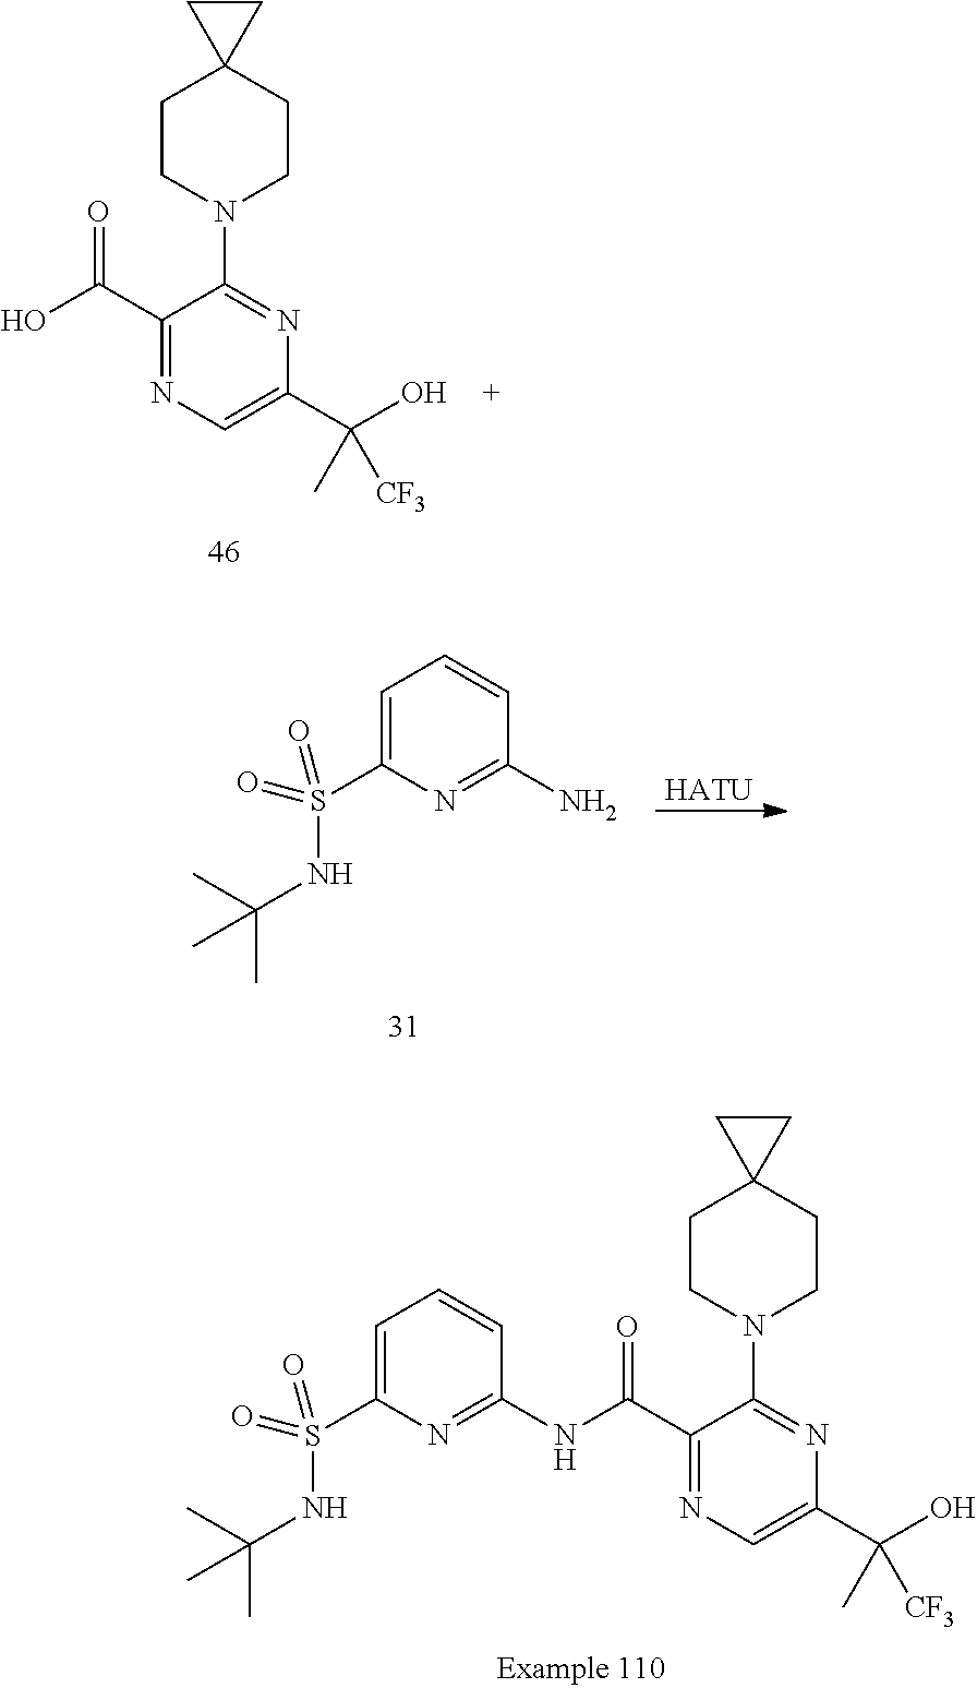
C1CN(C2=NC(C(O)(C)[CF3])=CN=C2C(O)=O)CCC12CC2.C1(S(=O)(NC(C)(C)C)=O)=CC=CC(N)=N1.[HATU].C1CN(C2=NC(C(O)(C)[CF3])=CN=C2C(NC2=NC(S(=O)(NC(C)(C)C)=O)=CC=C2)=O)CCC12CC2
